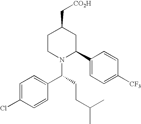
C1=C(Cl)C=CC(C(N2C(C3=CC=C([CF3])C=C3)CC(C[CO2H])CC2)CCC(C)C)=C1
